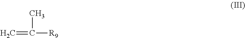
C=C([R9])C
